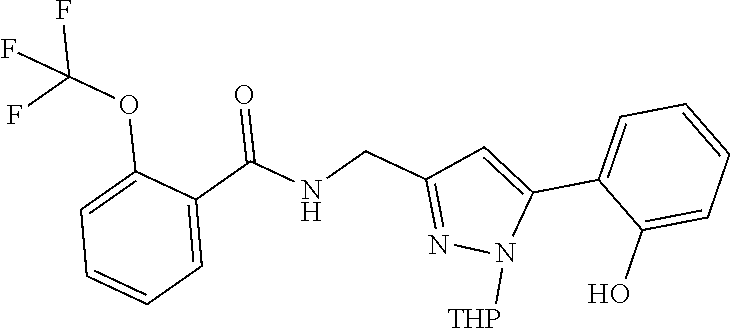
C1=C(C(NCC2=NN([THP])C(C3=CC=CC=C3O)=C2)=O)C(OC(F)(F)F)=CC=C1
